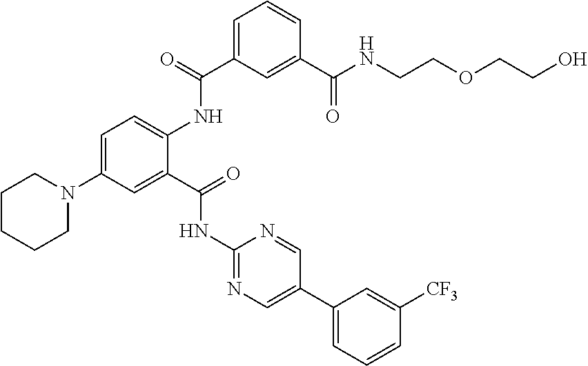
C1(C2=CN=C(NC(C3=CC(N4CCCCC4)=CC=C3NC(C3=CC=CC(C(NCCOCCO)=O)=C3)=O)=O)N=C2)=CC=CC([CF3])=C1
